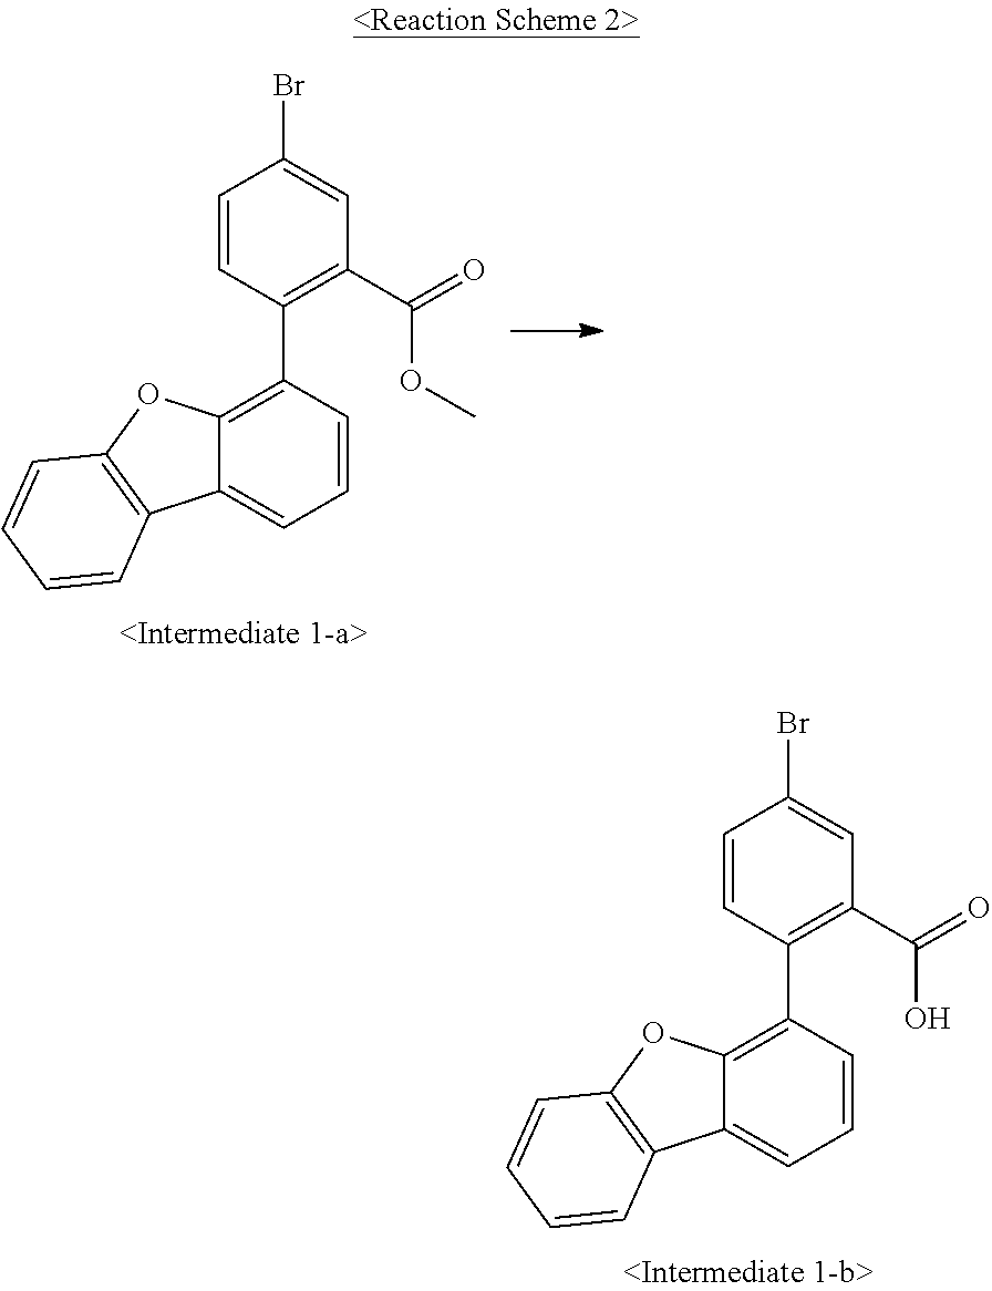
C1=CC(C2=C3C(=CC=C2)C2=C(O3)C=CC=C2)=C(C(=O)O)C=C1Br.C1=CC(C2=C3C(=CC=C2)C2=C(O3)C=CC=C2)=C(C(=O)OC)C=C1Br
